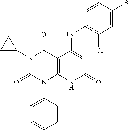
C1(NC2=CC(=O)NC3=C2C(=O)N(C2CC2)C(=O)N3C2=CC=CC=C2)=C(Cl)C=C(Br)C=C1
